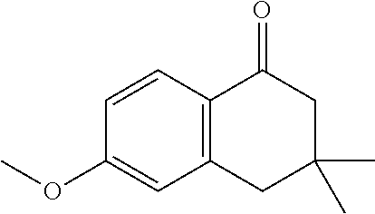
C1=CC2=C(C=C1OC)CC(C)(C)CC2=O
